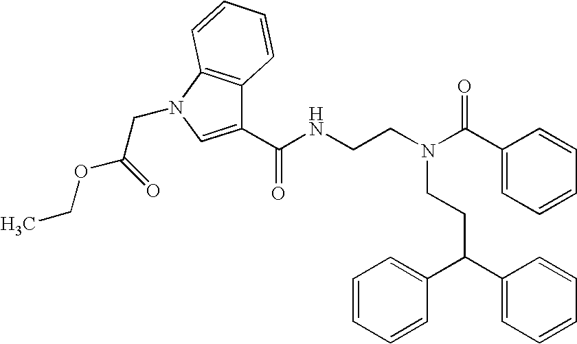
N(CCC(C1=CC=CC=C1)C1=CC=CC=C1)(CCNC(C1=CN(CC(OCC)=O)C2=C1C=CC=C2)=O)C(C1=CC=CC=C1)=O
